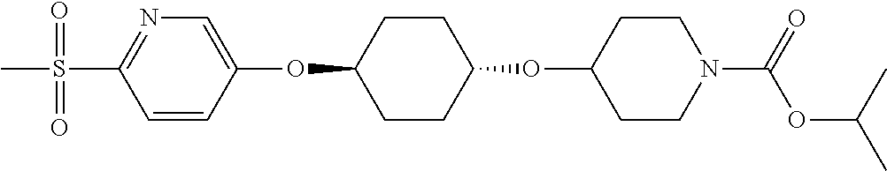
C1=CC(OC2CCC(OC3CCN(C(OC(C)C)=O)CC3)CC2)=CN=C1S(C)(=O)=O
